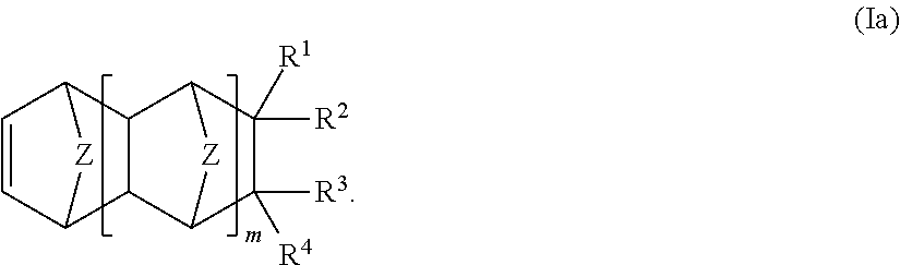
C1=CC2[Z]C1C1C3C([R3])([R4])C([R2])([R1])C(C21)[Z]3
